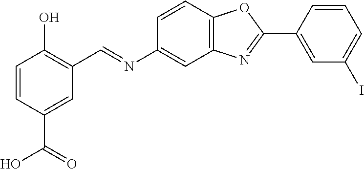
C1=CC(C2=NC3=C(O2)C=CC(N=CC2=C(O)C=CC(C(O)=O)=C2)=C3)=CC(I)=C1
